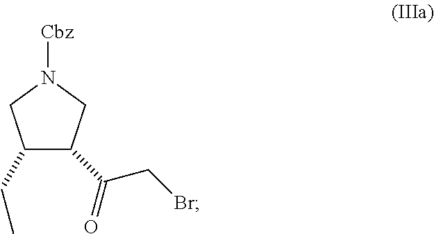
C1(CC)C(C(=O)CBr)CN([Cbz])C1
